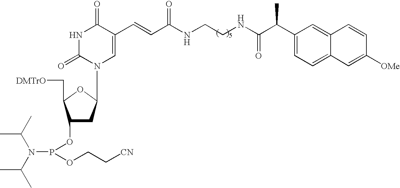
C(NCCNC(C=CC1=CN(C2CC(OP(OCC[CN])N(C(C)C)C(C)C)C(C[DMTrO])O2)C(=O)NC1=O)=O)(C(C1=CC=C2C(=C1)C=CC([OMe])=C2)C)=O
